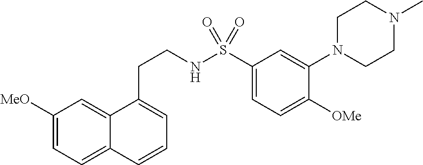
C1([MeO])=CC=C2C(=C1)C(CCNS(C1=CC=C([OMe])C(N3CCN(C)CC3)=C1)(=O)=O)=CC=C2
